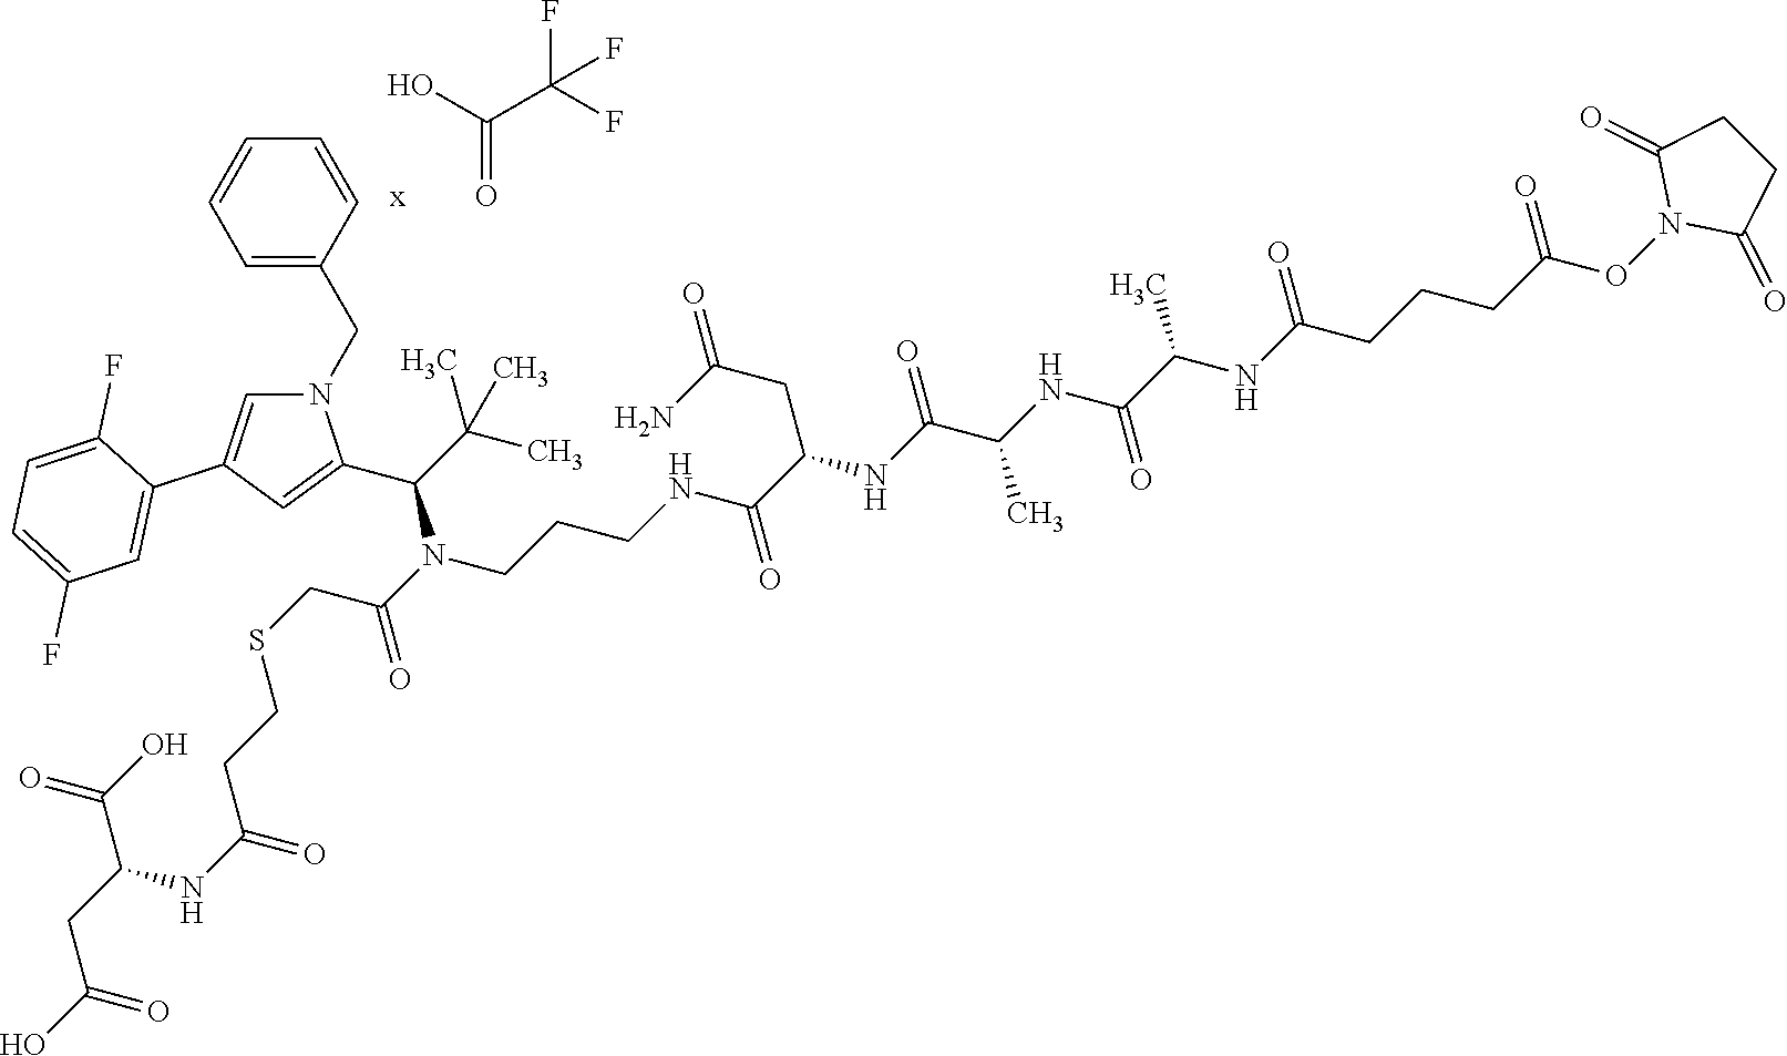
C(C1=CC(C2=CC(F)=CC=C2F)=CN1CC1=CC=CC=C1)(C(C)(C)C)N(CCCNC(C(CC(=O)N)NC(C(NC(C(NC(CCCC(ON1C(=O)CCC1=O)=O)=O)C)=O)C)=O)=O)C(=O)CSCCC(NC(CC(O)=O)C(O)=O)=O.OC(C(F)(F)F)=O.[x]
